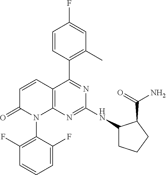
C1=CC(C2=NC(NC3CCCC3C(=O)N)=NC3=C2C=CC(=O)N3C2=C(F)C=CC=C2F)=C(C)C=C1F
